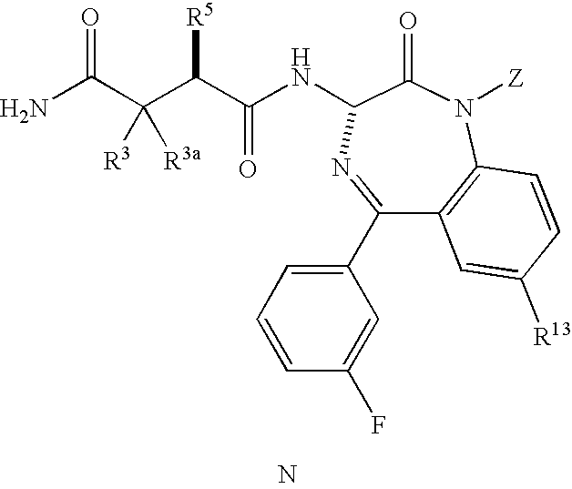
NC(C(C(C(NC1C(=O)N([Z])C2=C(C(C3=CC=CC(F)=C3)=N1)C=C([R13])C=C2)=O)[R5])([R3])[R3a])=O.N
